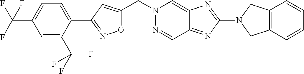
O1C(CN2N=CC3=NC(N4CC5=C(C=CC=C5)C4)=NC3=C2)=CC(C2=CC=C(C(F)(F)F)C=C2C(F)(F)F)=N1
